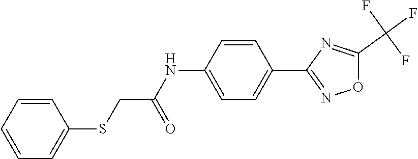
C(C(NC1=CC=C(C2=NOC(C(F)(F)F)=N2)C=C1)=O)SC1=CC=CC=C1
